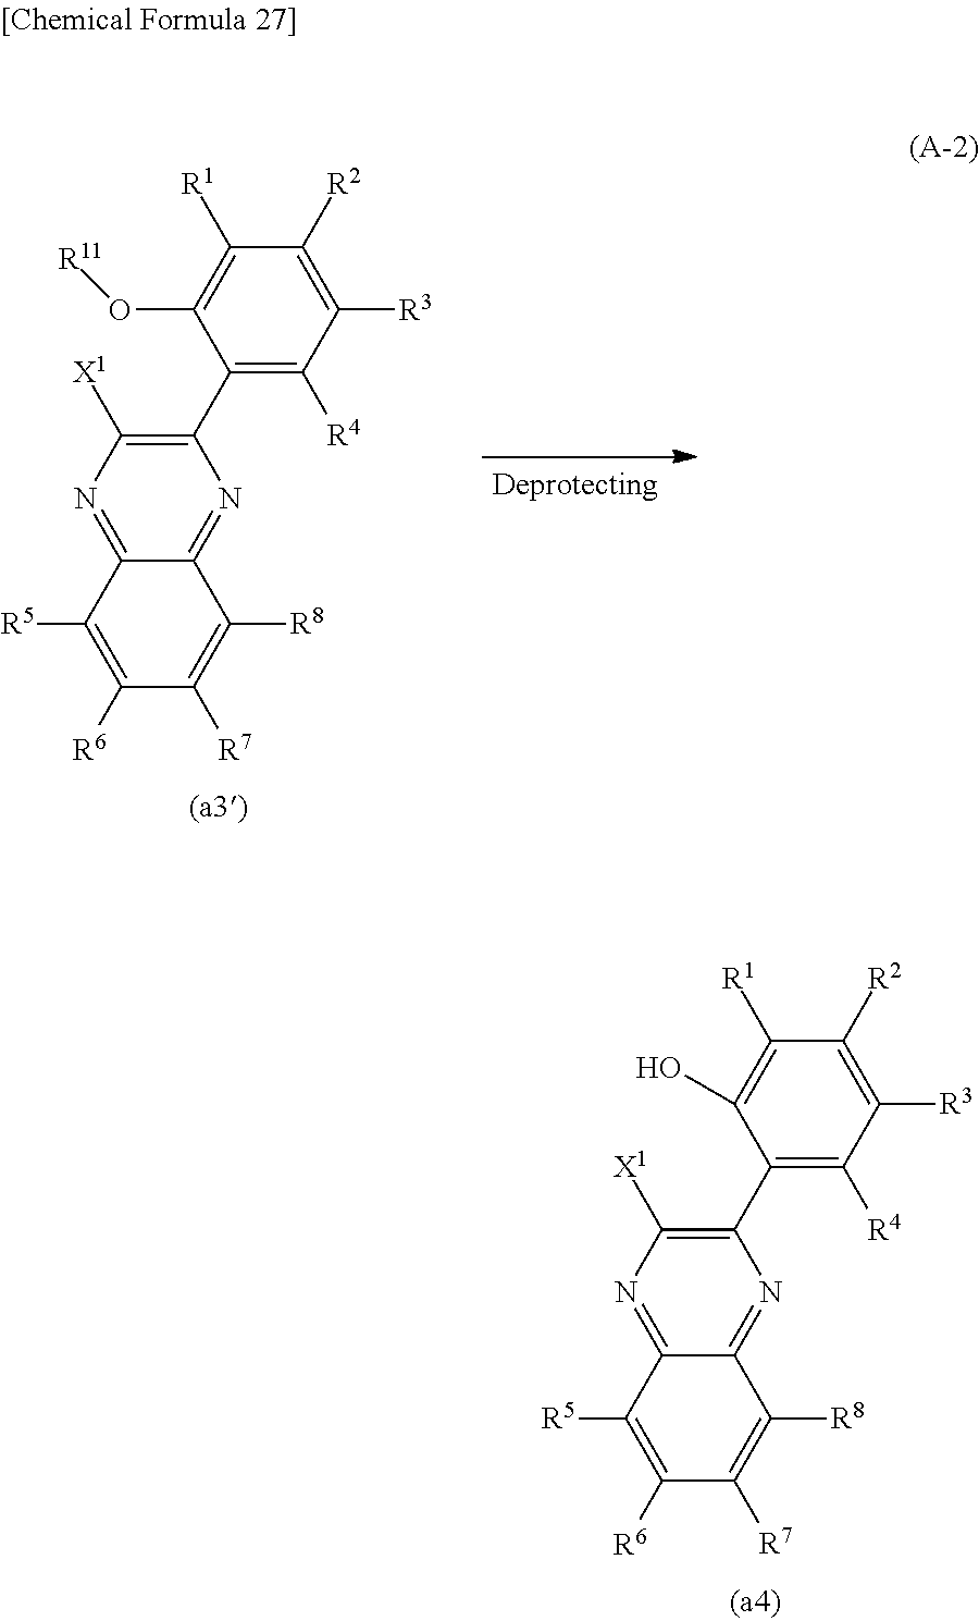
C1(C2=C([R4])C([R3])=C([R2])C([R1])=C2O[R11])=C([X1])N=C2C(=N1)C([R8])=C([R7])C([R6])=C2[R5].C1(C2=C([R4])C([R3])=C([R2])C([R1])=C2O)=C([X1])N=C2C(=N1)C([R8])=C([R7])C([R6])=C2[R5]
